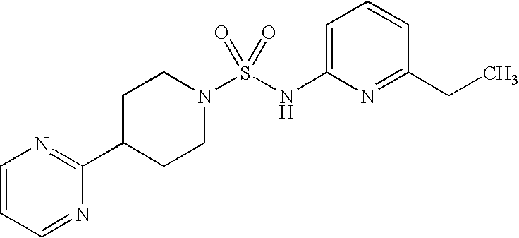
C1(NS(N2CCC(C3=NC=CC=N3)CC2)(=O)=O)=CC=CC(CC)=N1
